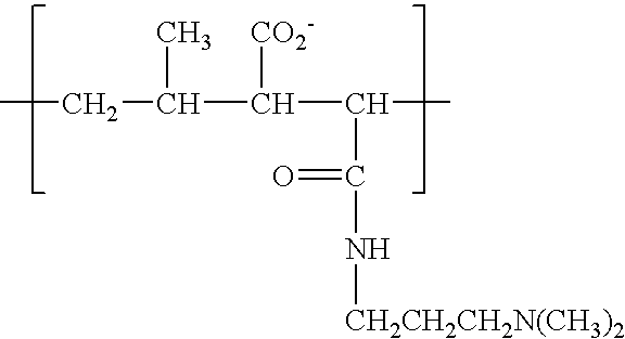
CCC(C)C([CO2-])C(C(=O)N[CH2CH2CH2N(CH3)2])C
